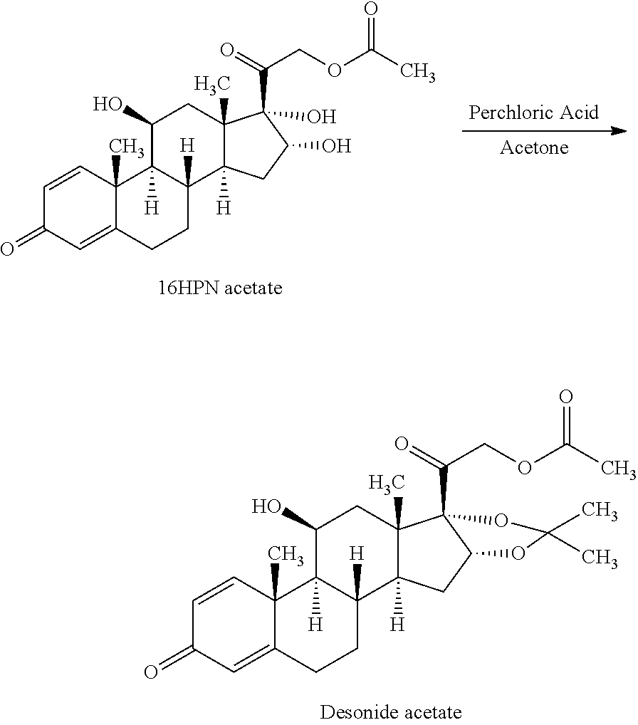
C1=CC2(C)C(=CC1=O)CCC1([H])C2([H])C(O)CC2(C)C1([H])CC(O)C2(O)C(COC(C)=O)=O.C1=CC2(C)C(=CC1=O)CCC1([H])C2([H])C(O)CC2(C)C1([H])CC1C2(C(COC(C)=O)=O)OC(C)(C)O1
